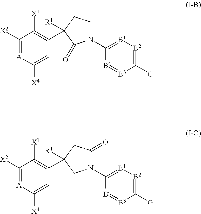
C1([X2])=[A]C([X4])=CC(C2([R1])CCN(C3=[B1][B2]=C([G])[B3]=[B4]3)C2=O)=C1[X1].C1([X2])=[A]C([X4])=CC(C2([R1])CC(=O)N(C3=[B1][B2]=C([G])[B3]=[B4]3)C2)=C1[X1]
